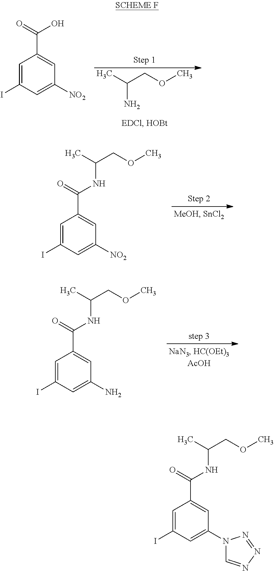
C1=C(I)C=C([NO2])C=C1C(=O)O.CC(COC)N.C1=C(I)C=C([NO2])C=C1C(=O)NC(C)COC.C1=C(I)C=C(N)C=C1C(=O)NC(C)COC.C1=C(I)C=C(N2C=NN=N2)C=C1C(=O)NC(C)COC
